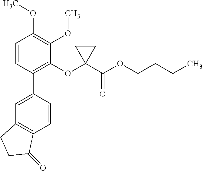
C1=C(C2=C(OC3(C(OCCCC)=O)CC3)C(OC)=C(OC)C=C2)C=CC2=C1CCC2=O
